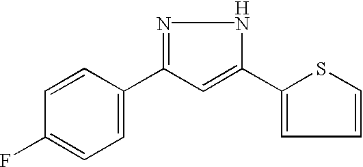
FC1=CC=C(C2=NNC(C3=CC=CS3)=C2)C=C1
